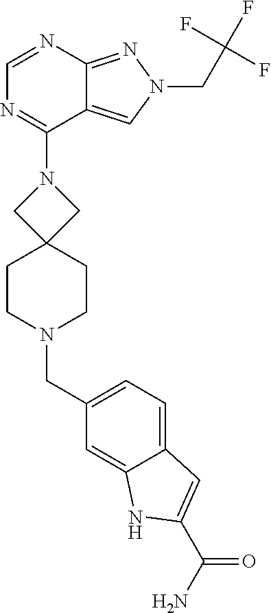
C1=NC2=NN(CC(F)(F)F)C=C2C(N2CC3(C2)CCN(CC2=CC=C4C(=C2)NC(C(N)=O)=C4)CC3)=N1
